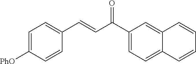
C1([PhO])=CC=C(C=CC(C2=CC=C3C(=C2)C=CC=C3)=O)C=C1
